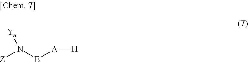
[Z]N([E][A][H])[Yn]
